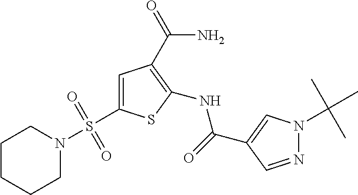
C1=C(S(N2CCCCC2)(=O)=O)SC(NC(=O)C2=CN(C(C)(C)C)N=C2)=C1C(=O)N
